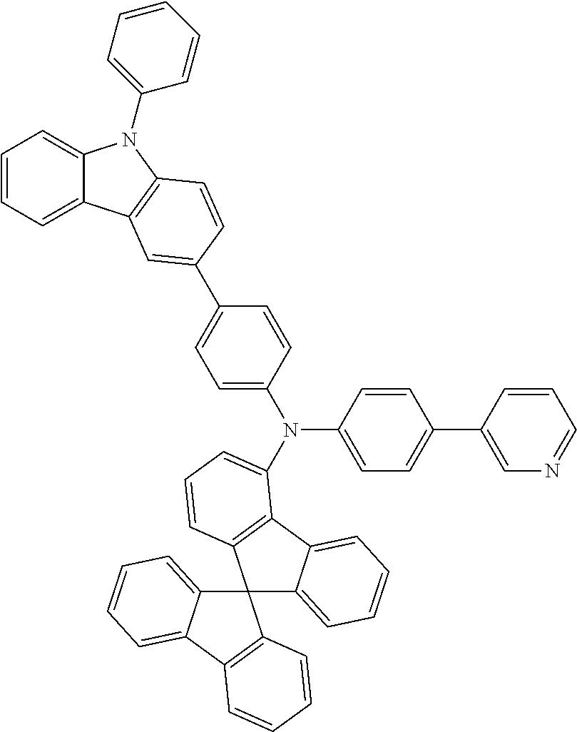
C1=CC=C2C(=C1)N(C1=CC=CC=C1)C1=C2C=C(C2=CC=C(N(C3=CC=C(C4=CN=CC=C4)C=C3)C3=CC=CC4=C3C3=CC=CC=C3C43C4=CC=CC=C4C4=C3C=CC=C4)C=C2)C=C1
